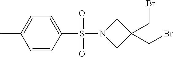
C1=CC(S(=O)(=O)N2CC(CBr)(CBr)C2)=CC=C1C
